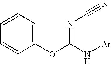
C1(OC(N[Ar])=NC#N)=CC=CC=C1
